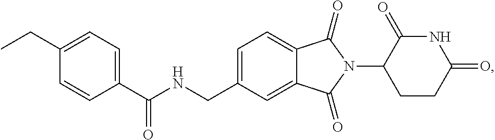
C1=C(CNC(C2=CC=C(CC)C=C2)=O)C=C2C(=C1)C(=O)N(C1CCC(=O)NC1=O)C2=O
